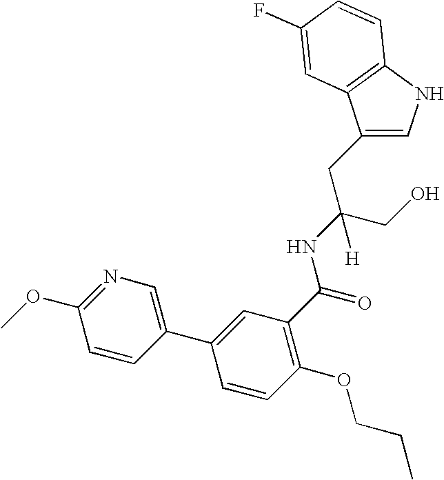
C1(CC(CO)(NC(=O)C2=C(OCCC)C=CC(C3=CN=C(OC)C=C3)=C2)[H])=CNC2=C1C=C(F)C=C2
